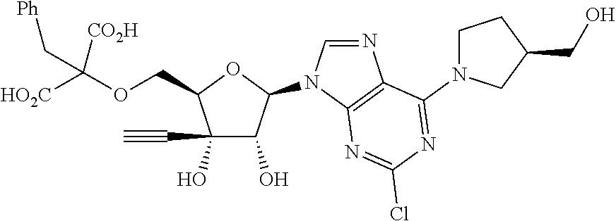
N1(C2OC(COC([CO2H])([HO2C])C[Ph])C(C#C)(O)C2O)C=NC2=C1N=C(Cl)N=C2N1CCC(CO)C1
